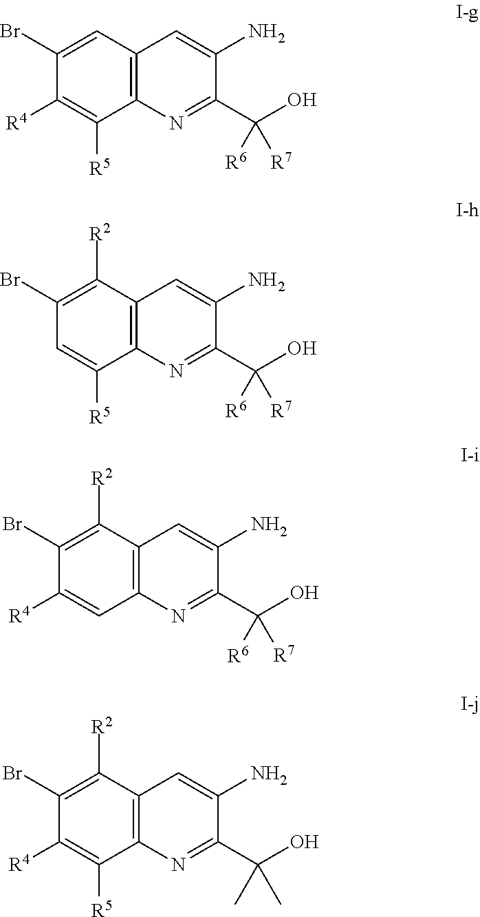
C12=C(C=C(Br)C([R4])=C1[R5])C=C(N)C(C(O)([R6])[R7])=N2.C12=C(C([R2])=C(Br)C=C1[R5])C=C(N)C(C(O)([R6])[R7])=N2.C12=C(C([R2])=C(Br)C([R4])=C1)C=C(N)C(C(O)([R6])[R7])=N2.C12=C(C([R2])=C(Br)C([R4])=C1[R5])C=C(N)C(C(O)(C)C)=N2
